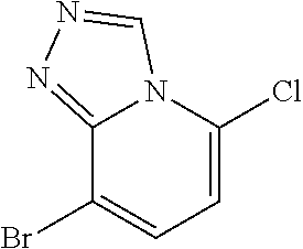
C1(Cl)=CC=C(Br)C2=NN=CN12
